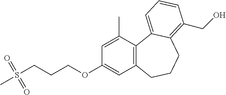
C12=C(C(C)=CC(OCCCS(=O)(=O)C)=C1)C1=CC=CC(CO)=C1CCC2
